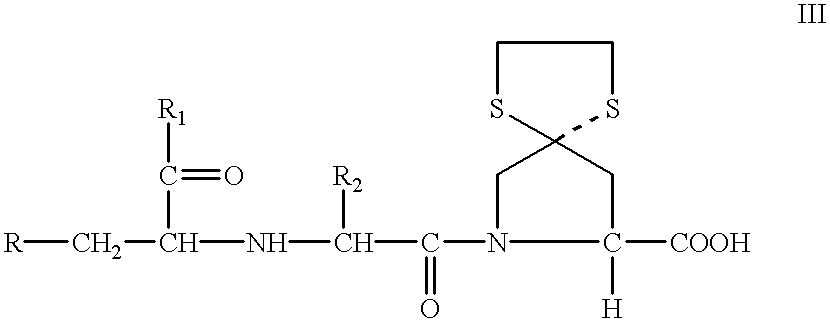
[R]CC(NC(C(N1C([COOH])([H])CC2(C1)SCCS2)=O)[R2])C(=O)[R1]
